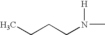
C(CN(C)[H])CC
